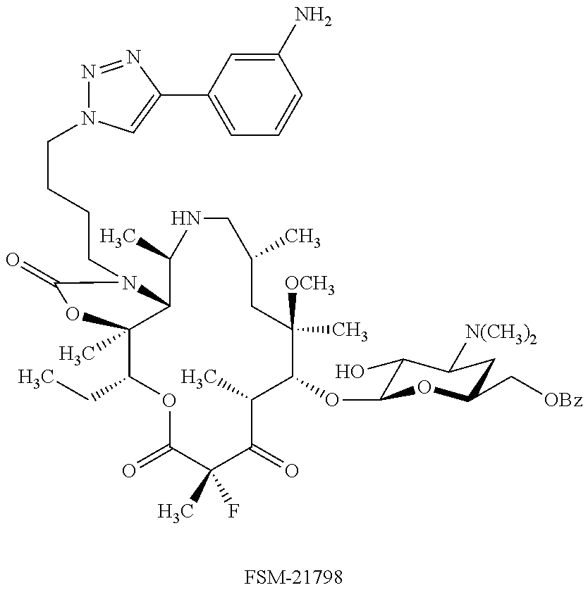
[FSM-21798].C1(CC)C2(C)C(N(CCCCN3N=NC(C4=CC=CC(N)=C4)=C3)C(=O)O2)C(C)NCC(C)CC([OCH3])(C)C(OC2C(O)C([N(CH3)2])CC(C[OBz])O2)C(C)C(=O)C(C)(F)C(=O)O1
